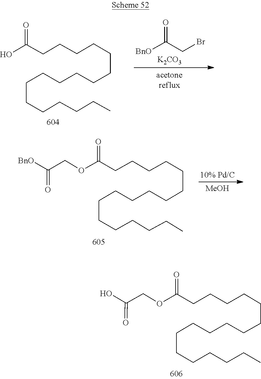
C(CCCCC)CCCCCCCCCCCC(O)=O.C(CBr)(=O)[BnO].[K2CO3].C(=O)(COC(CCCCCCCCCCCCCCCCC)=O)[BnO].[MeOH].OC(=O)COC(CCCCCCCCCCCCCCCCC)=O
